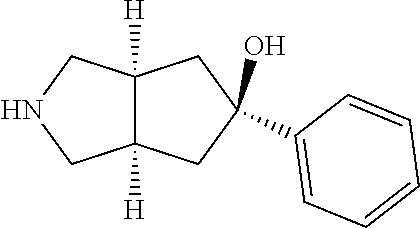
C12([H])C([H])(CC(C3=CC=CC=C3)(O)C1)CNC2
